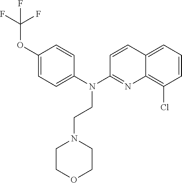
C1(OC(F)(F)F)=CC=C(N(C2=NC3=C(Cl)C=CC=C3C=C2)CCN2CCOCC2)C=C1
